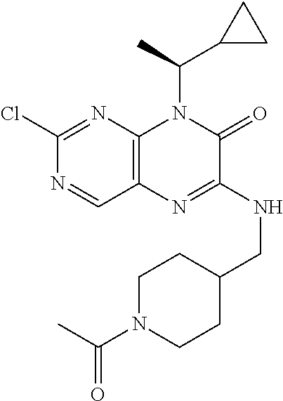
C1(Cl)=NC2=C(C=N1)N=C(NCC1CCN(C(C)=O)CC1)C(=O)N2C(C1CC1)C
